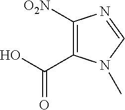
C1([O2N])=C(C(O)=O)N(C)C=N1
